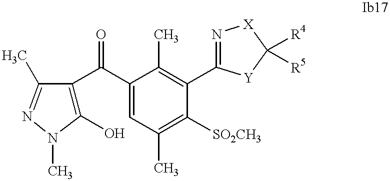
C1(O)=C(C(C2=CC(C)=C([SO2CH3])C(C3=N[X]C([R4])([R5])[Y]3)=C2C)=O)C(C)=NN1C
